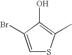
C1=C(Br)C(O)=C(C)S1
